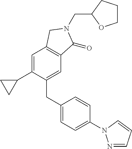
C(N1C(=O)C2=C(C=C(C3CC3)C(CC3=CC=C(N4N=CC=C4)C=C3)=C2)C1)C1OCCC1
